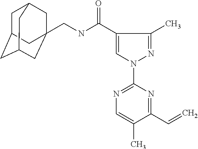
C1C2CC3CC(CNC(=O)C4=CN(C5=NC=C(C)C(C=C)=N5)N=C4C)(CC1C3)C2
